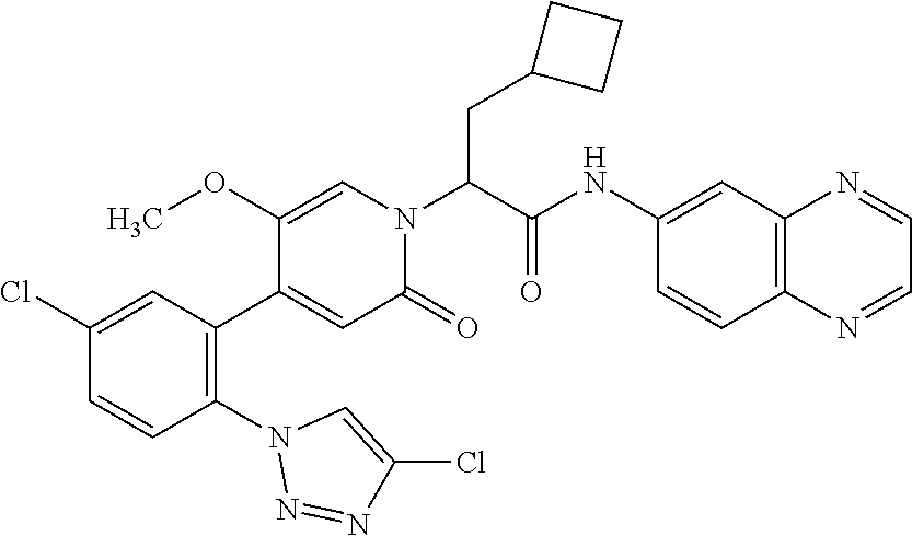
C1(OC)=CN(C(C(NC2=CC3=C(C=C2)N=CC=N3)=O)CC2CCC2)C(=O)C=C1C1=C(N2N=NC(Cl)=C2)C=CC(Cl)=C1
